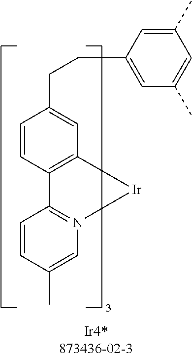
C1=CC2=C(C=C1CCC1=CC(C)=CC(C)=C1)[Ir]N1=C2C=CC(C)=C1
